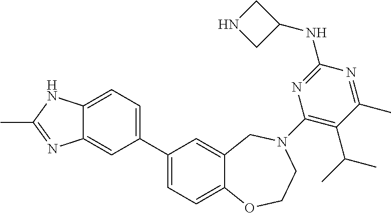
C1(C2=CC=C3C(=C2)CN(C2=C(C(C)C)C(C)=NC(NC4CNC4)=N2)CCO3)=CC=C2C(=C1)N=C(C)N2
